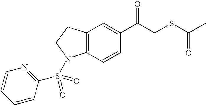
C12=C(C=CC(C(CSC(C)=O)=O)=C1)N(S(C1=NC=CC=C1)(=O)=O)CC2
